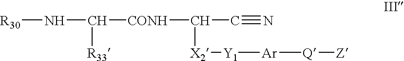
[R30]NC([CONH]C(C#N)[X2][Y1][Ar][Q][Z])[R33]
